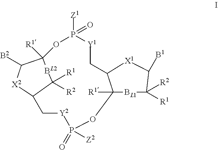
O1P([Z1])(=O)[Y1]CC2C([R1])([BL1]C([R1])([R2])C([B1])[X1]2)OP(=O)([Z2])[Y2]CC2[X2]C([B2])C1([R1])[BL2]C2([R1])[R2]
